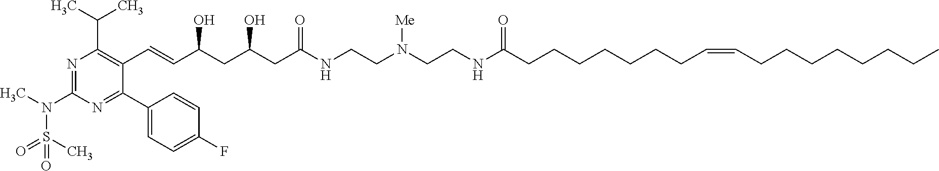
N1=C(N(S(C)(=O)=O)C)N=C(C2=CC=C(F)C=C2)C(C=CC(O)CC(O)CC(=O)NCCN(CCNC(=O)CCCCCCCC=CCCCCCCCC)[Me])=C1C(C)C
